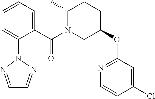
C1(C)N(C(C2=CC=CC=C2N2N=CC=N2)=O)CC(OC2=NC=CC(Cl)=C2)CC1
